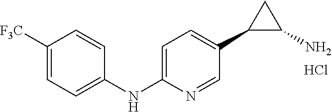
C1=C(NC2=CC=C([F3C])C=C2)N=CC(C2C(N)C2)=C1.Cl
